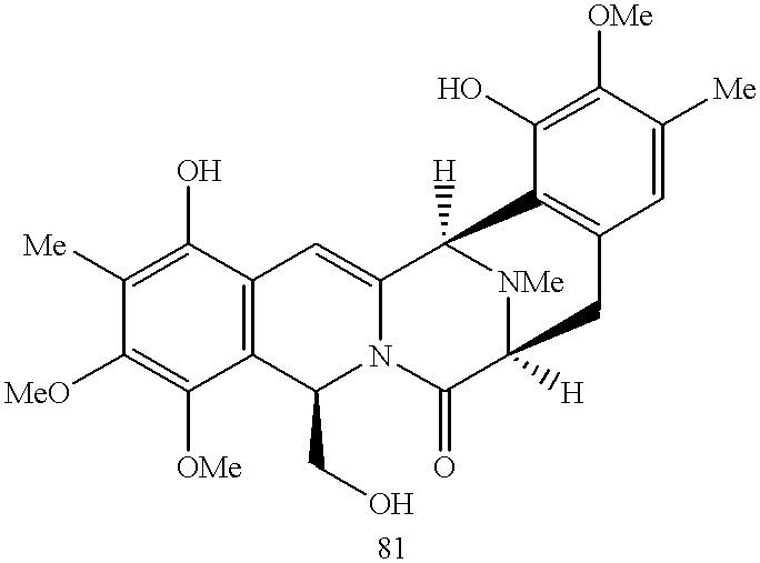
C12=C(C(O)=C([Me])C([MeO])=C1[OMe])C=C1N(C2CO)C(=O)C2([H])[NMe]C1([H])C1=C(C=C([Me])C([OMe])=C1O)C2
